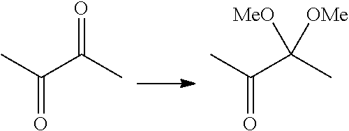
CC(=O)C(=O)C.CC(=O)C(C)([MeO])[OMe]
